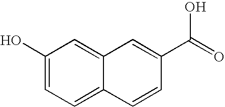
C1(O)=CC=C2C(=C1)C=C(C(=O)O)C=C2
